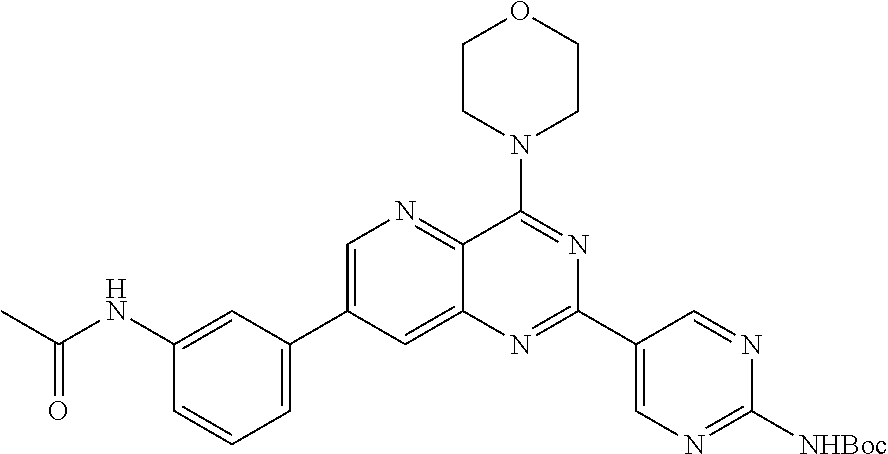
C1(NC(C)=O)=CC(C2=CN=C3C(=C2)N=C(C2=CN=C([NHBoc])N=C2)N=C3N2CCOCC2)=CC=C1
